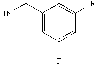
C1(CNC)=CC(F)=CC(F)=C1
